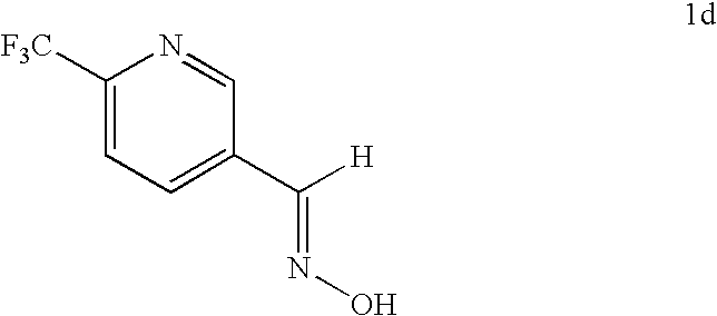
C1([F3C])=CC=C(C([H])=NO)C=N1
